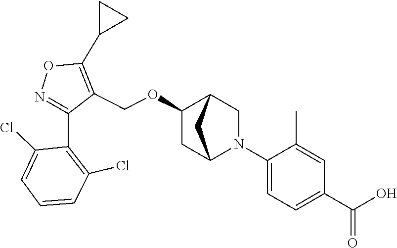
N1=C(C2=C(Cl)C=CC=C2Cl)C(COC2CC3N(C4=CC=C(C(O)=O)C=C4C)CC2C3)=C(C2CC2)O1
